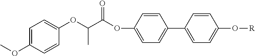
C1=C(OC)C=CC(OC(C(OC2=CC=C(C3=CC=C(O[R])C=C3)C=C2)=O)C)=C1
